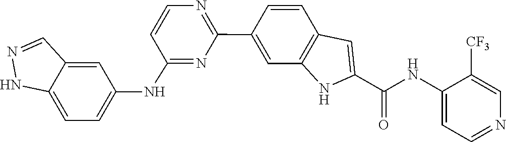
N(C1=CC=NC=C1[CF3])C(C1=CC2=C(C=C(C3=NC=CC(NC4=CC=C5C(=C4)C=NN5)=N3)C=C2)N1)=O
